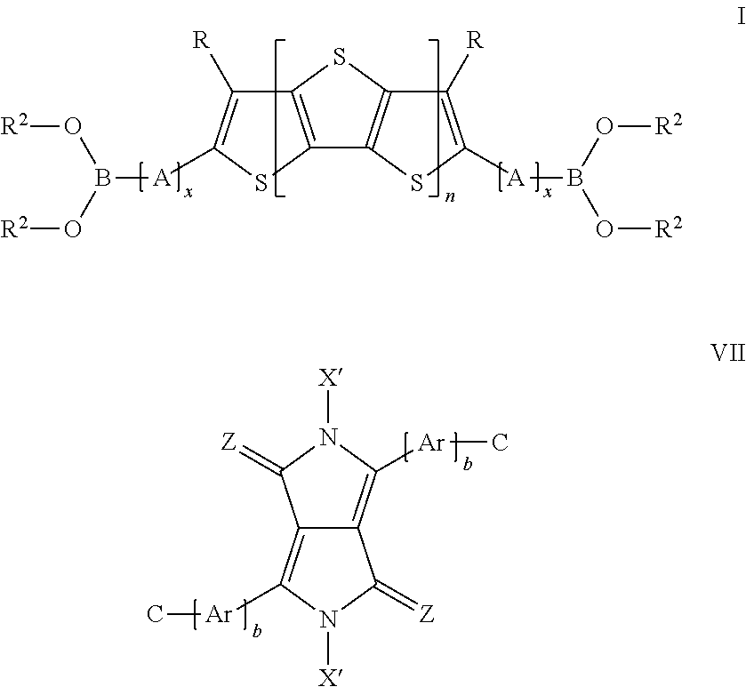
C12=C(SC([A]B(O[R2])O[R2])=C1[R])C1=C(S2)C([R])=C([A]B(O[R2])O[R2])S1.C12=C([Ar]C)N([X])C(=[Z])C1=C([Ar]C)N([X])C2=[Z]
